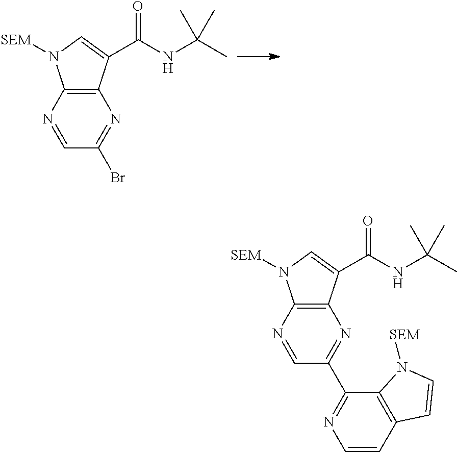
C12=C(N=CC(Br)=N1)N([SEM])C=C2C(NC(C)(C)C)=O.C12=C(N=CC(C3=NC=CC4=C3N([SEM])C=C4)=N1)N([SEM])C=C2C(NC(C)(C)C)=O
